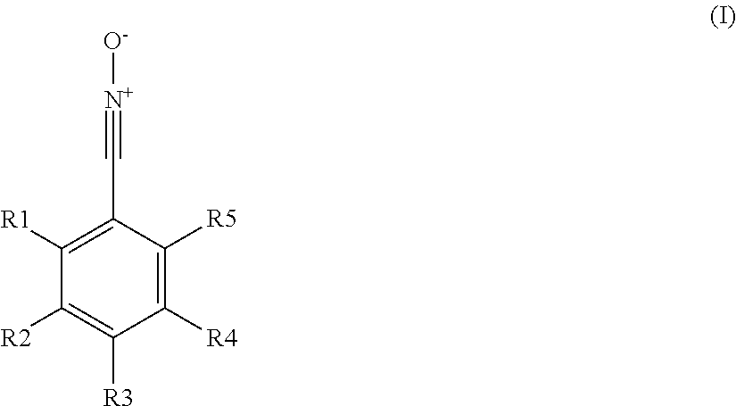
C1([R1])=C(C#[N+][O-])C([R5])=C([R4])C([R3])=C1[R2]
